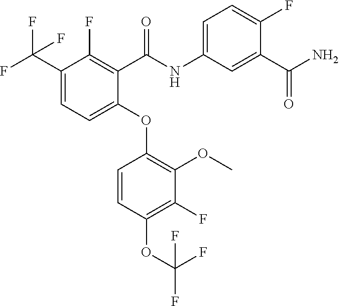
C1(C(F)(F)F)=CC=C(OC2=C(OC)C(F)=C(OC(F)(F)F)C=C2)C(C(=O)NC2=CC=C(F)C(C(=O)N)=C2)=C1F
